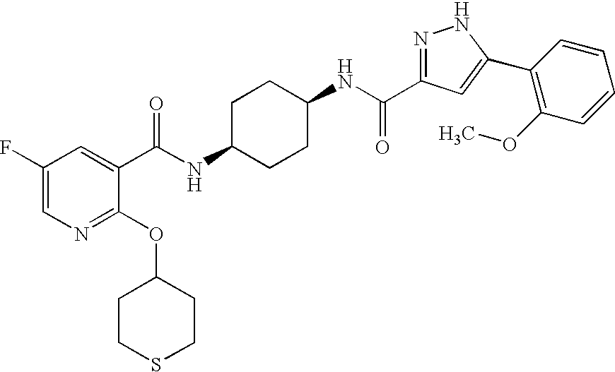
C1(F)=CN=C(OC2CCSCC2)C(C(NC2CCC(NC(C3=NNC(C4=C(OC)C=CC=C4)=C3)=O)CC2)=O)=C1
